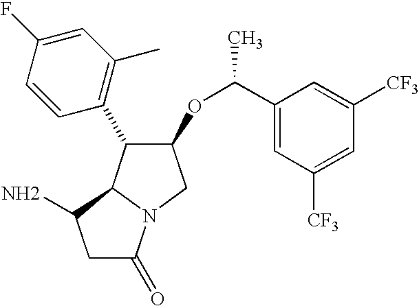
C1C(=O)N2C(C1N)C(C1=C(C)C=C(F)C=C1)C(OC(C1=CC([CF3])=CC([CF3])=C1)C)C2
